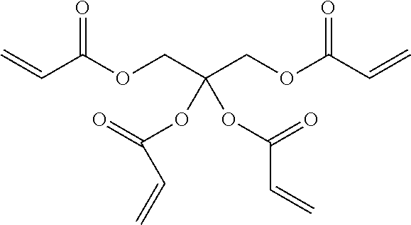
C=CC(OCC(COC(C=C)=O)(OC(=O)C=C)OC(=O)C=C)=O
